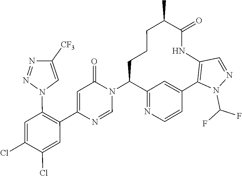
C1=NC(C2=C(N3C=C([CF3])N=N3)C=C(Cl)C(Cl)=C2)=CC(=O)N1C1C2=NC=CC(=C2)C2=C(C=NN2C(F)F)NC(=O)C(C)CCC1
